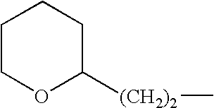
C1COC([(CH2)2]C)CC1
